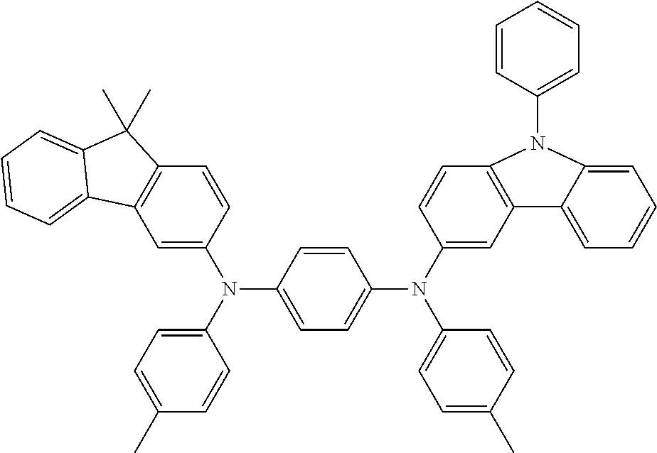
C1=C(N(C2=CC=C(C)C=C2)C2=CC=C(N(C3=CC4=C(C=C3)N(C3=CC=CC=C3)C3=CC=CC=C43)C3=CC=C(C)C=C3)C=C2)C=CC2=C1C1=CC=CC=C1C2(C)C
